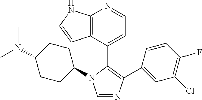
C1=NC(C2=CC(Cl)=C(F)C=C2)=C(C2=CC=NC3=C2C=CN3)N1C1CCC(N(C)C)CC1
